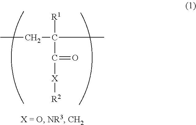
CCC([R1])(C(=O)[X][R2])C
